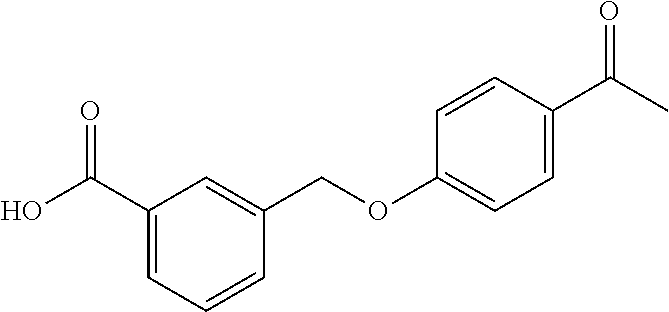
C1(C(O)=O)=CC=CC(COC2=CC=C(C(C)=O)C=C2)=C1
